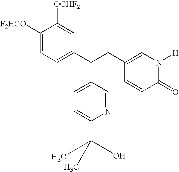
C1([F2HCO])=CC=C(C(C2=CC=C(C(C)(O)C)N=C2)CC2=CN([H])C(=O)C=C2)C=C1[OCHF2]
